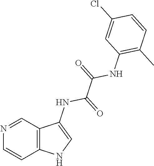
C12=C(C=NC=C1)C(NC(C(=O)NC1=C(C)C=CC(Cl)=C1)=O)=CN2
